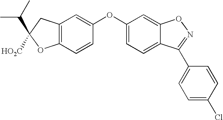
C12=C(C=CC(OC3=CC=C4C(=C3)ON=C4C3=CC=C(Cl)C=C3)=C1)OC(C(C)C)([HO2C])C2
